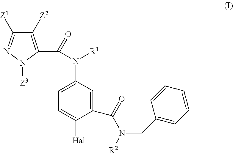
C1([Z2])=C(C(=O)N([R1])C2=CC=C([Hal])C(C(N(CC3=CC=CC=C3)[R2])=O)=C2)N([Z3])N=C1[Z1]
